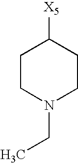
C1CN(CC)CCC1[X5]
